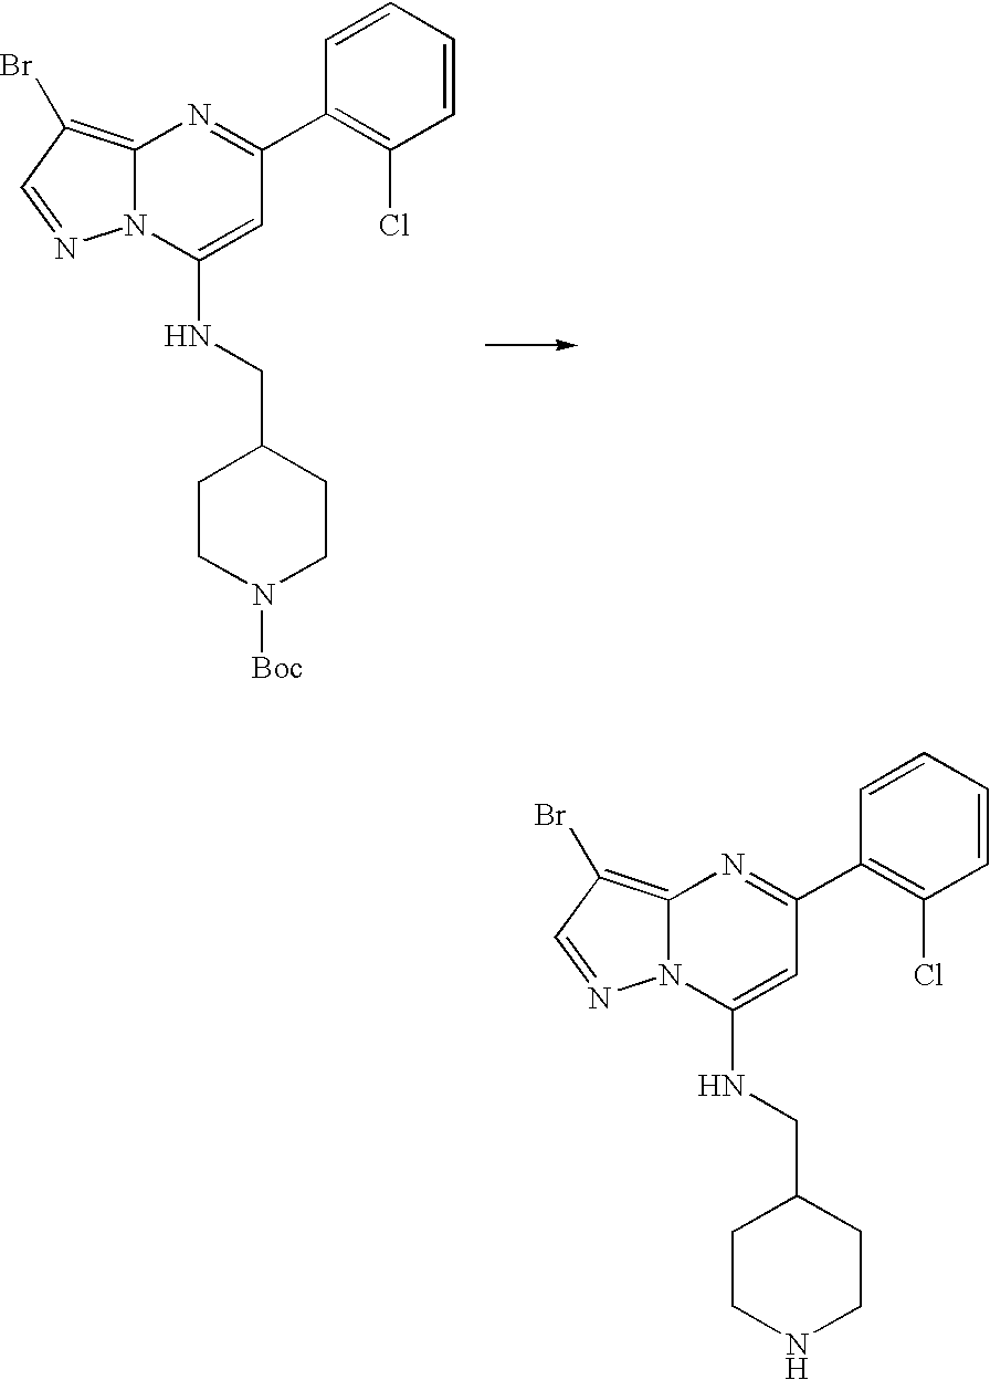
C12=C(Br)C=NN1C(NCC1CCNCC1)=CC(C1=C(Cl)C=CC=C1)=N2.C12=C(Br)C=NN1C(NCC1CCN([Boc])CC1)=CC(C1=C(Cl)C=CC=C1)=N2
